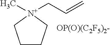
C1CC[N+](C)(CC=C)C1.[OP(O)(C2F5)2-]
